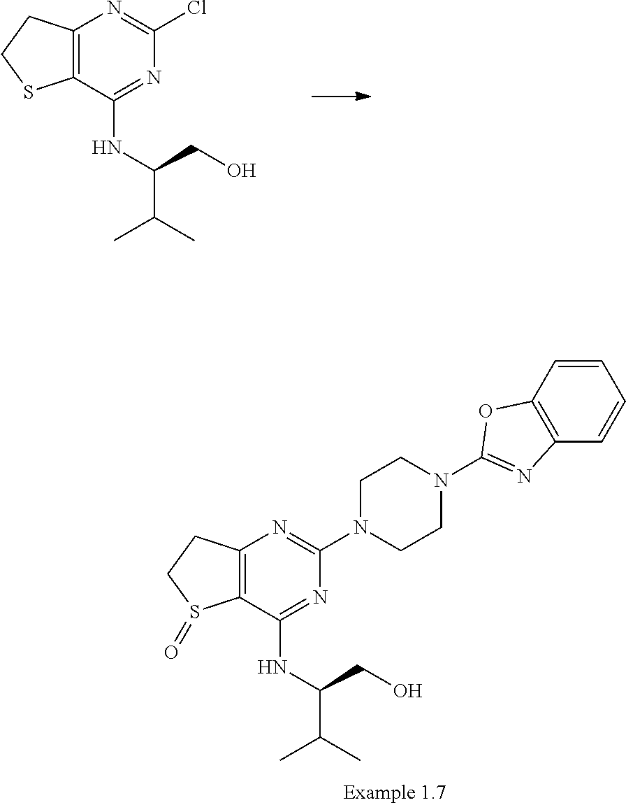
C12=C(C(NC(CO)C(C)C)=NC(Cl)=N1)SCC2.C12=C(C(NC(CO)C(C)C)=NC(N3CCN(C4=NC5=C(C=CC=C5)O4)CC3)=N1)S(=O)CC2
